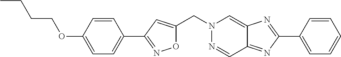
O1C(CN2N=CC3=NC(C4=CC=CC=C4)=NC3=C2)=CC(C2=CC=C(OCCCC)C=C2)=N1
